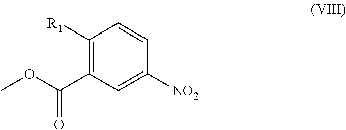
C1=CC([R1])=C(C(OC)=O)C=C1[NO2]
